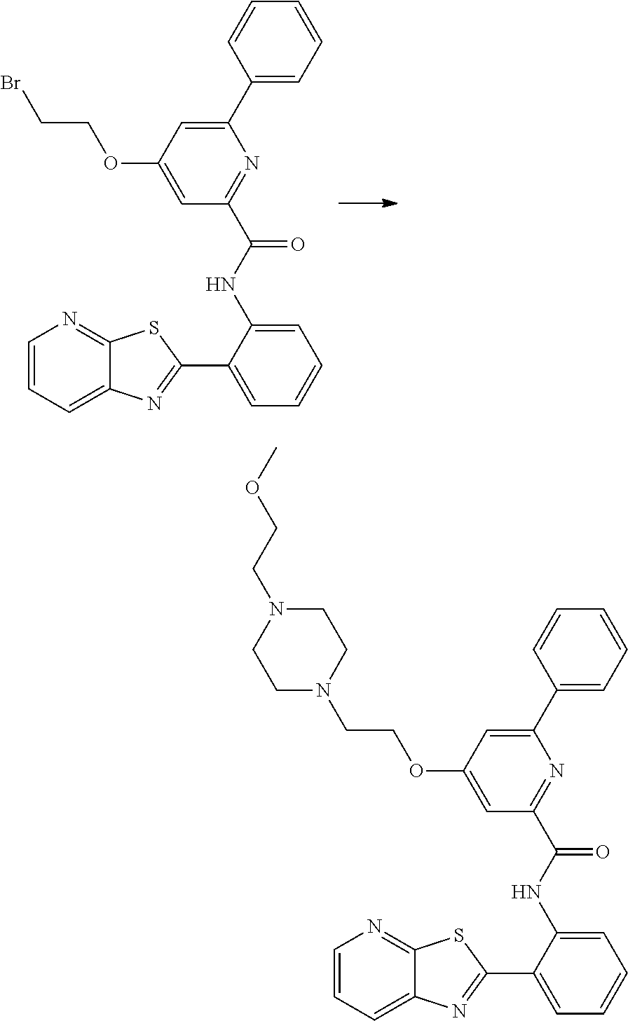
C1(C2=CC=CC=C2)=CC(OCCBr)=CC(C(NC2=CC=CC=C2C2=NC3=CC=CN=C3S2)=O)=N1.C1(C2=CC=CC=C2)=CC(OCCN2CCN(CCOC)CC2)=CC(C(NC2=CC=CC=C2C2=NC3=CC=CN=C3S2)=O)=N1
